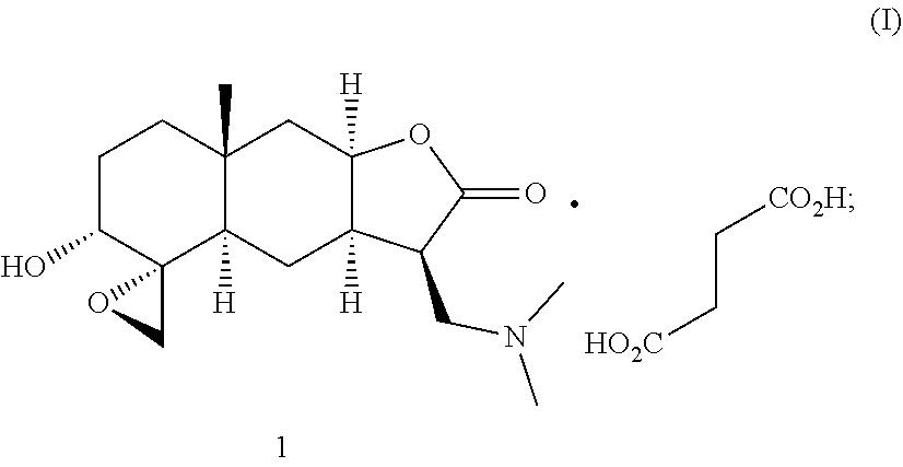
C12(C)C([H])(CC3([H])C([H])(C1)OC(=O)C3CN(C)C)C1(C(O)CC2)CO1.[HO2C]CC[CO2H]
